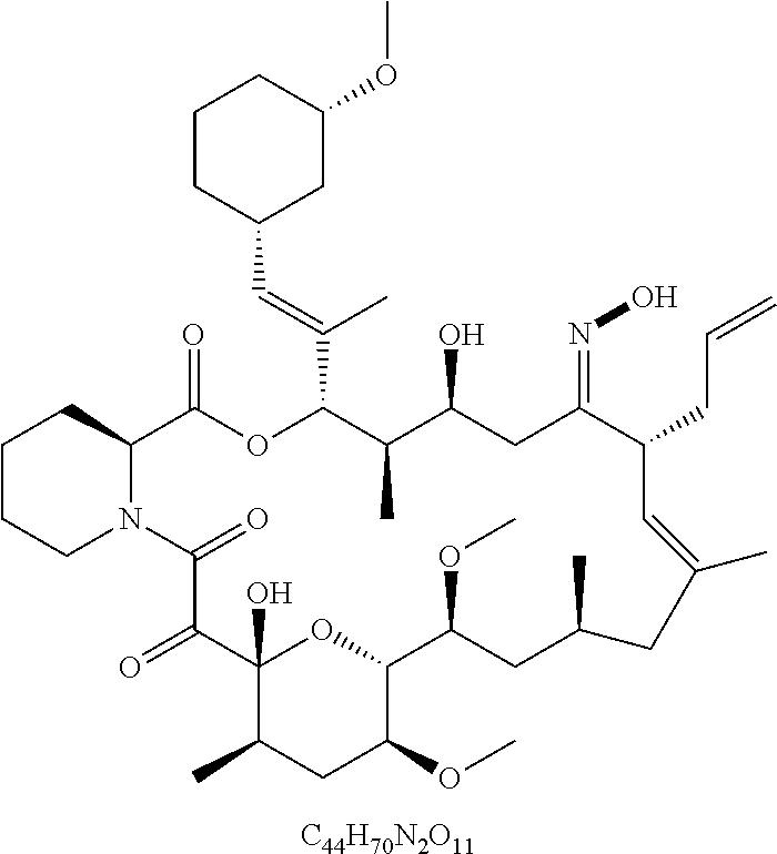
C1CCN2C(C1)C(=O)OC(C(=CC1CC(OC)CCC1)C)C(C)C(O)CC(=NO)C(CC=C)C=C(C)CC(C)CC(OC)C1OC(O)(C(=O)C2=O)C(C)CC1OC.[C44H70N2O11]
